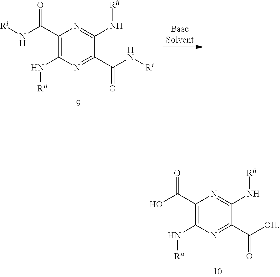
C1(C(O)=O)=C(N[Rii])N=C(C([OH])=O)C(N[Rii])=N1.C1(C(N[Ri])=O)=C(N[Rii])N=C(C(N[Ri])=O)C(N[Rii])=N1
